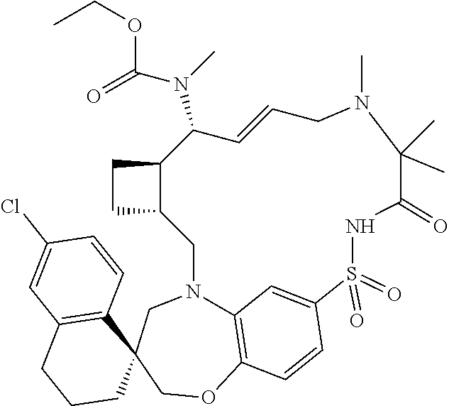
C12=C3OCC4(CN1CC1C(CC1)C(N(C(OCC)=O)C)C=CCN(C)C(C)(C)C(=O)NS(=O)(=O)C(=C2)C=C3)C1=C(CCC4)C=C(Cl)C=C1
